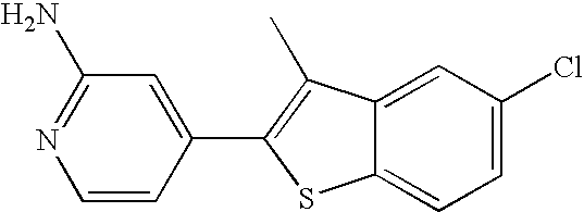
C1(N)=NC=CC(C2=C(C)C3=CC(Cl)=CC=C3S2)=C1
